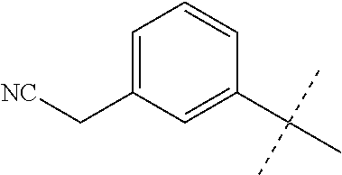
C1(C(C)(C)C)=CC(C[NC])=CC=C1
